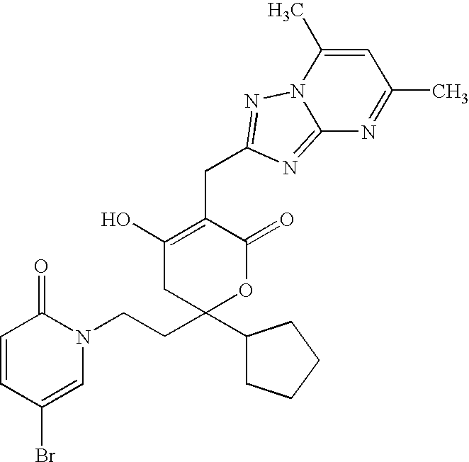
C1=CC(Br)=CN(CCC2(C3CCCC3)OC(=O)C(CC3=NN4C(=N3)N=C(C)C=C4C)=C(O)C2)C1=O
